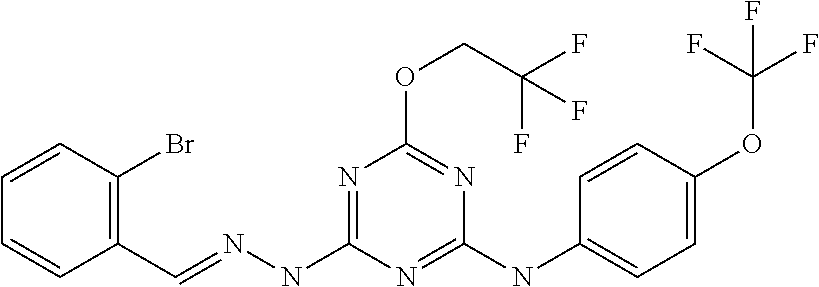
C1(C=NNC2=NC(OCC(F)(F)F)=NC(NC3=CC=C(OC(F)(F)F)C=C3)=N2)=C(Br)C=CC=C1
